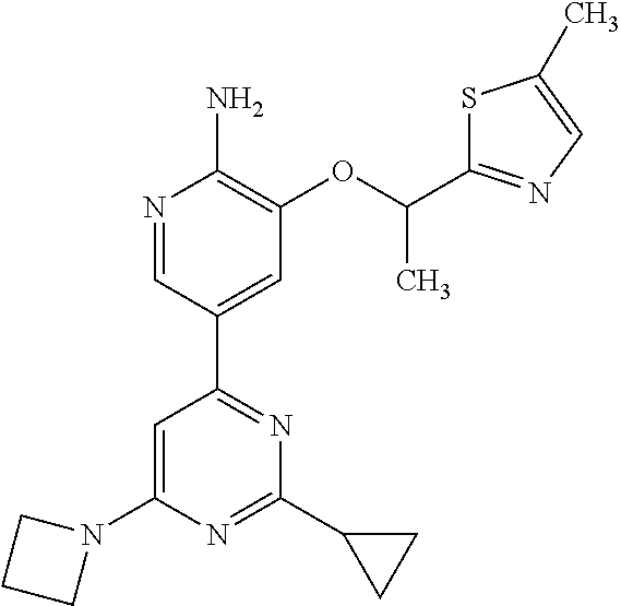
N1=CC(C2=NC(C3CC3)=NC(N3CCC3)=C2)=CC(OC(C)C2=NC=C(C)S2)=C1N
